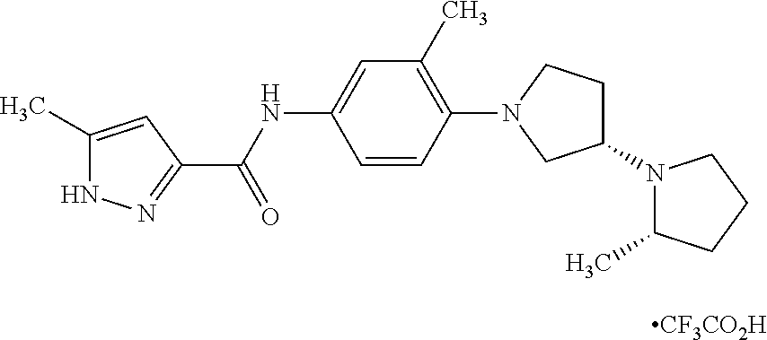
[CF3CO2H].C1=CC(N2CCC(N3C(C)CCC3)C2)=C(C)C=C1NC(=O)C1=NNC(C)=C1
